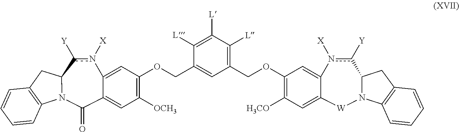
N12C(c([Y])n([X])C3=CC(OCC4=CC(COC5=C([H3CO])C=C6C(=C5)n([X])c([Y])C5N([W]6)C6=C(C5)C=CC=C6)=C([L])C([L])=C4[L])=C([OCH3])C=C3C1=O)CC1=C2C=CC=C1
